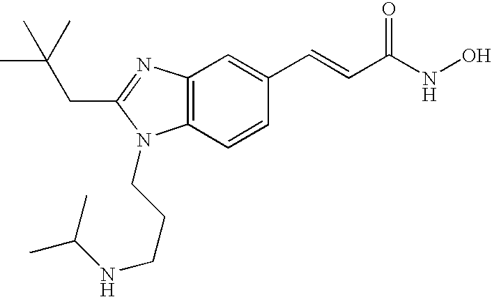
C12=C(N=C(CC(C)(C)C)N1CCCNC(C)C)C=C(C=CC(NO)=O)C=C2
